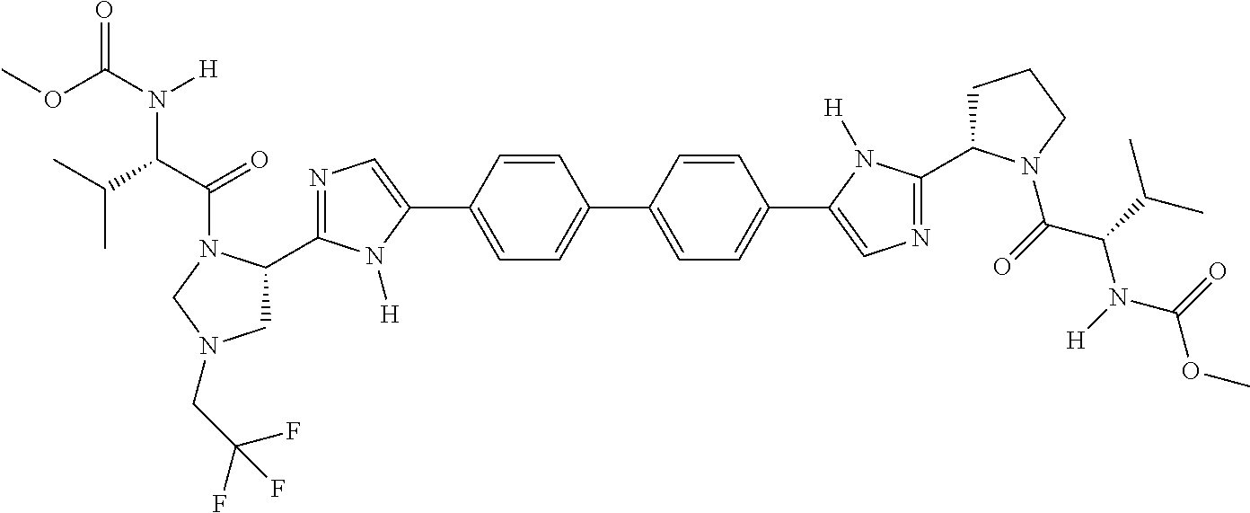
COC(=O)N(C(C(C)C)C(=O)N1C(C2=NC=C(C3=CC=C(C4=CC=C(C5=CN=C(C6CCCN6C(C(N(C(OC)=O)[H])C(C)C)=O)N5[H])C=C4)C=C3)N2[H])CN(CC(F)(F)F)C1)[H]
